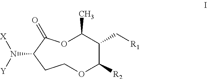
O1C(C)C(C[R1])C([R2])OCCC(N([Y])[X])C1=O
